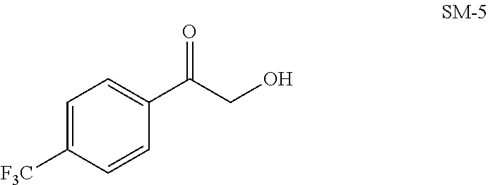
C1=C([F3C])C=CC(C(CO)=O)=C1
